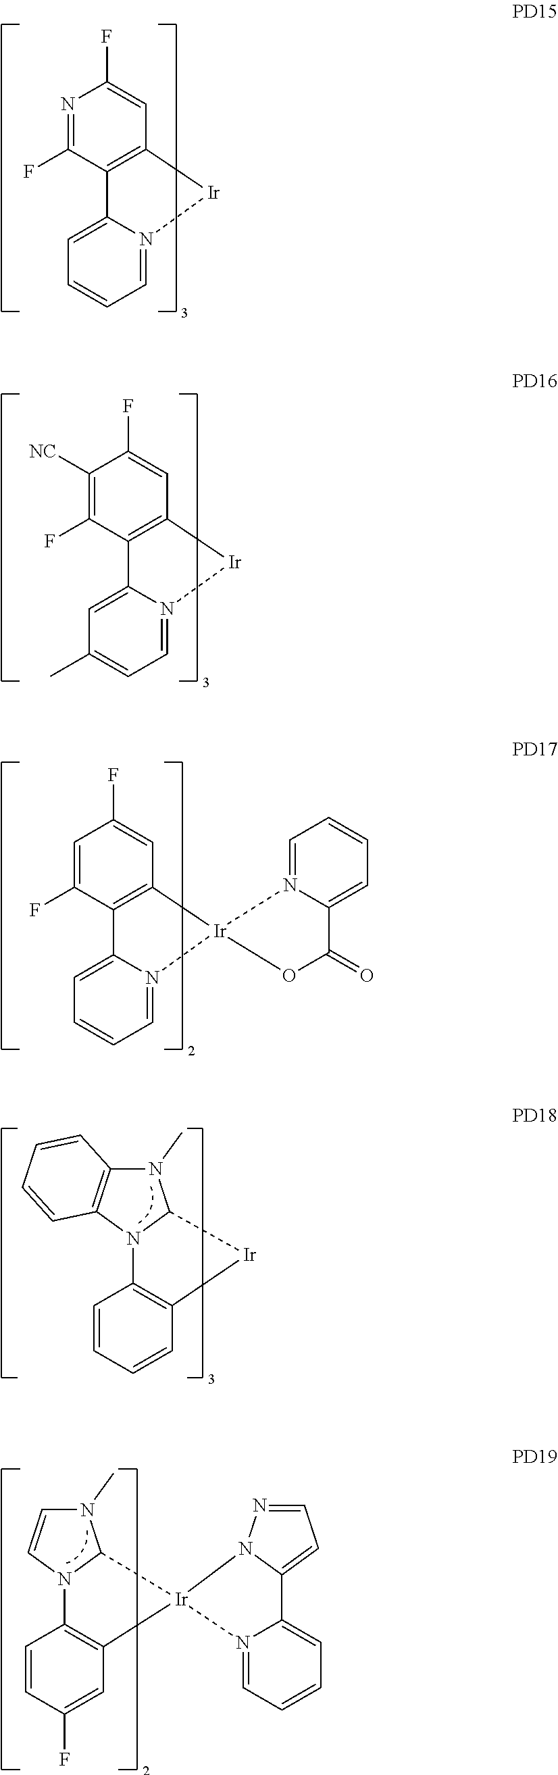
N1=C(F)C2=C(C=C1F)[Ir]N1=CC=CC=C21.C1([NC])=C(F)C2=C(C=C1F)[Ir]N1=CC=C(C)C=C21.C1=C(F)C2=C(C=C1F)[Ir]1(N3=CC=CC=C23)N2=CC=CC=C2C(=O)O1.N1(C)C2=C(N3C1[Ir]C1=C3C=CC=C1)C=CC=C2.N1(C)C=CN2C1[Ir]1(C3=C2C=CC(F)=C3)N2N=CC=C2C2=CC=CC=N12
